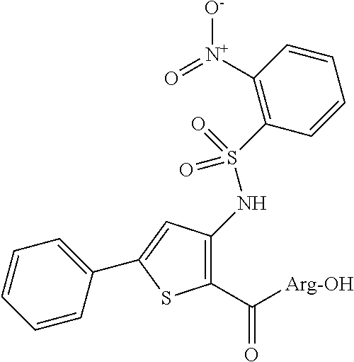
C1(C([Arg-OH])=O)=C(NS(C2=C([N+](=O)[O-])C=CC=C2)(=O)=O)C=C(C2=CC=CC=C2)S1
